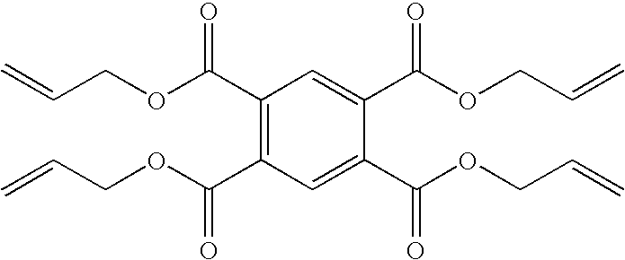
C1=C(C(OCC=C)=O)C(C(OCC=C)=O)=CC(C(OCC=C)=O)=C1C(OCC=C)=O
